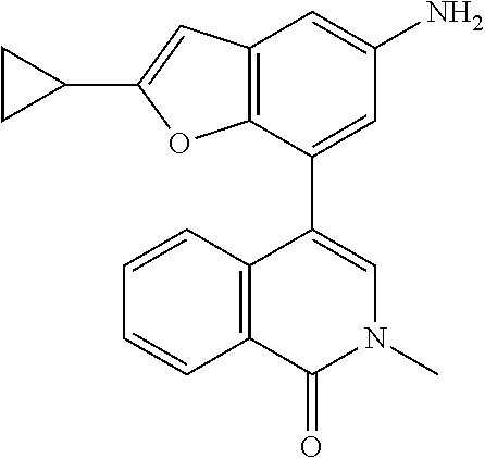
C12=C(C(C3=CN(C)C(=O)C4=C3C=CC=C4)=CC(N)=C1)OC(C1CC1)=C2
